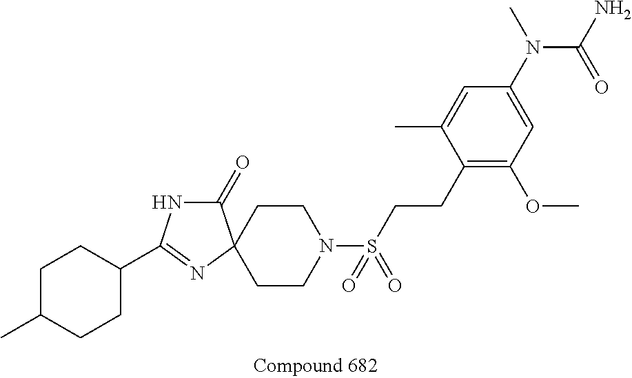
C1C(C)CCC(C2=NC3(C(=O)N2)CCN(S(CCC2=C(OC)C=C(N(C)C(N)=O)C=C2C)(=O)=O)CC3)C1
